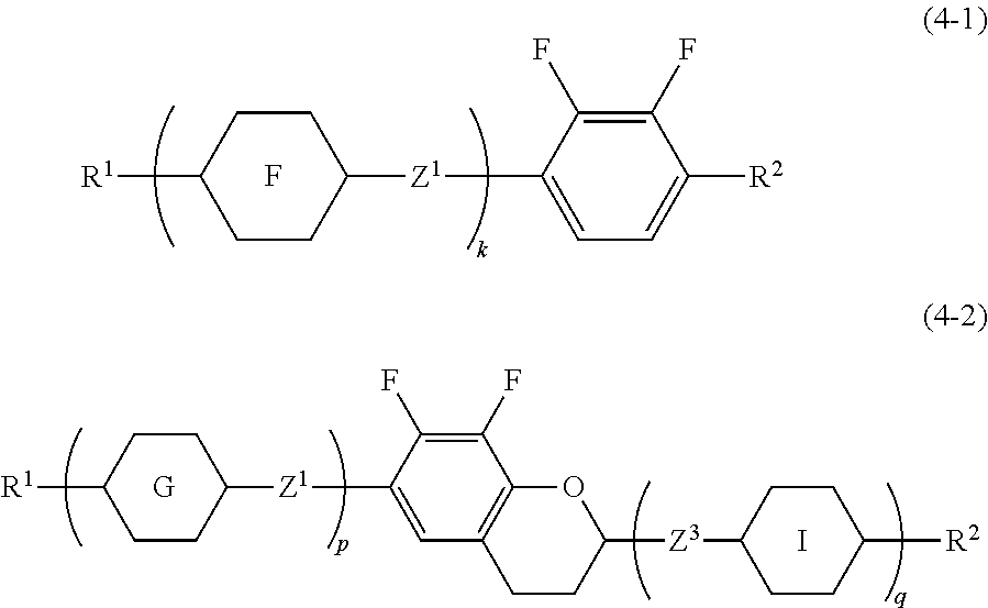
[R1]C1CCC([Z1]C2=CC=C([R2])C(F)=C2F)CC1.F.[R1]C1CCC([Z1]C2=CC3=C(C(F)=C2F)OC([Z3]C2CCC([R2])CC2)CC3)CC1.[G].I
